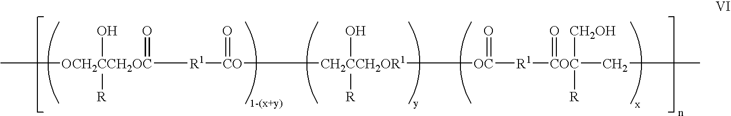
C[OCH2CCH2OC](O)([R])(=O)[R1][CO](=O)[CH2CCH2OR1]([OC](=O)[R1][COC]([CH2OH])([R])(CC)=O)(O)[R]
